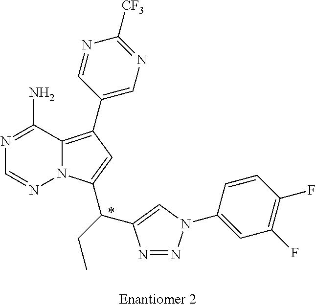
C1(C2=C3N(C(C(C4=CN(C5=CC(F)=C(F)C=C5)N=N4)CC)=C2)N=CN=C3N)=CN=C([CF3])N=C1
